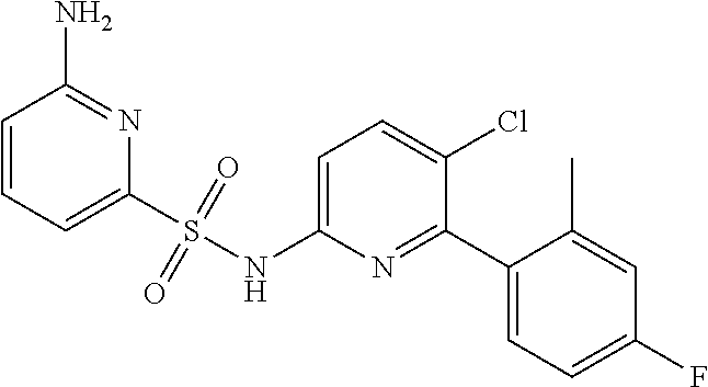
C1=C(NS(C2=CC=CC(N)=N2)(=O)=O)N=C(C2=CC=C(F)C=C2C)C(Cl)=C1
